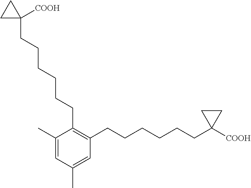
C1=C(C)C(CCCCCCC2([COOH])CC2)=C(CCCCCCC2([COOH])CC2)C=C1C
